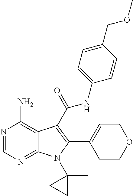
N1=CN=C2C(=C1N)C(C(NC1=CC=C(COC)C=C1)=O)=C(C1=CCOCC1)N2C1(C)CC1
